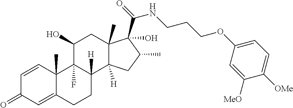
C1=CC2(C)C(=CC1=O)CCC1([H])C2(F)C(O)CC2(C)C1([H])CC(C)C2(C(=O)NCCCOC1=CC=C([OMe])C([MeO])=C1)O
